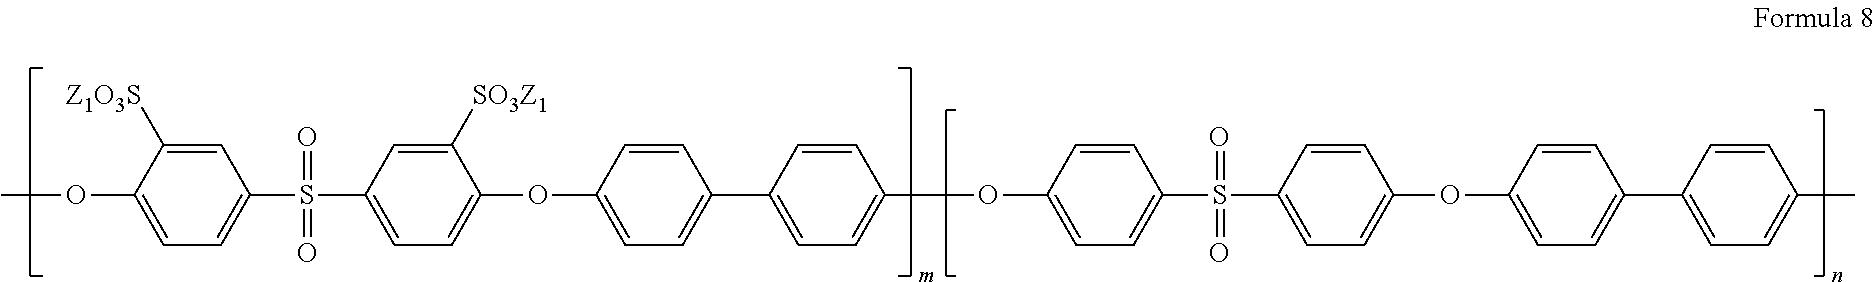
COC1=CC=C(S(=O)(C2=CC=C(OC3=CC=C(C4=CC=C(OC5=CC=C(S(=O)(C6=CC=C(OC7=CC=C(C8=CC=C(C)C=C8)C=C7)C=C6)=O)C=C5)C=C4)C=C3)C([SO3Z1])=C2)=O)C=C1[Z1O3S]
